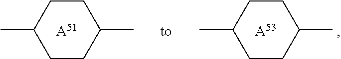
C1CC(C)CCC1C.[A53].C1CC(C)CCC1C.[A51]
